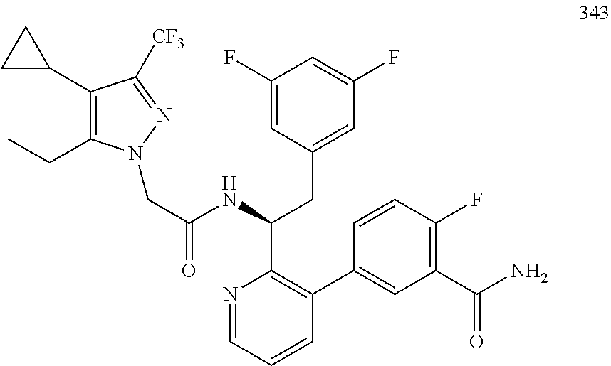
C1(CC)=C(C2CC2)C([CF3])=NN1CC(=O)NC(CC1=CC(F)=CC(F)=C1)C1=C(C2=CC(C(=O)N)=C(F)C=C2)C=CC=N1
